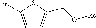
C1=C(Br)SC(CO[Rc])=C1
